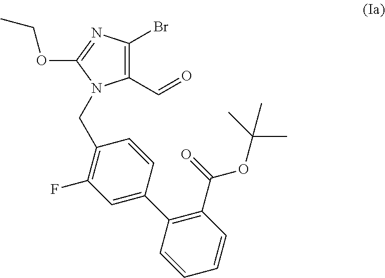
C1=C(C2=C(C(OC(C)(C)C)=O)C=CC=C2)C=CC(CN2C(C=O)=C(Br)N=C2OCC)=C1F
